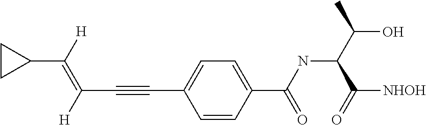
C1(C(=C(C#CC2=CC=C(C(NC(C(O)C)C([NHOH])=O)=O)C=C2)[H])[H])CC1
